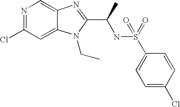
N1=C(Cl)C=C2C(=C1)N=C(C(NS(C1=CC=C(Cl)C=C1)(=O)=O)C)N2CC
